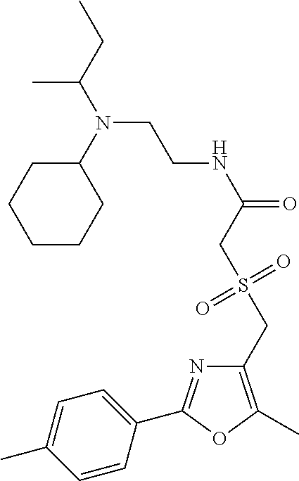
C1=C(C)C=CC(C2=NC(CS(CC(NCCN(C(CC)C)C3CCCCC3)=O)(=O)=O)=C(C)O2)=C1
